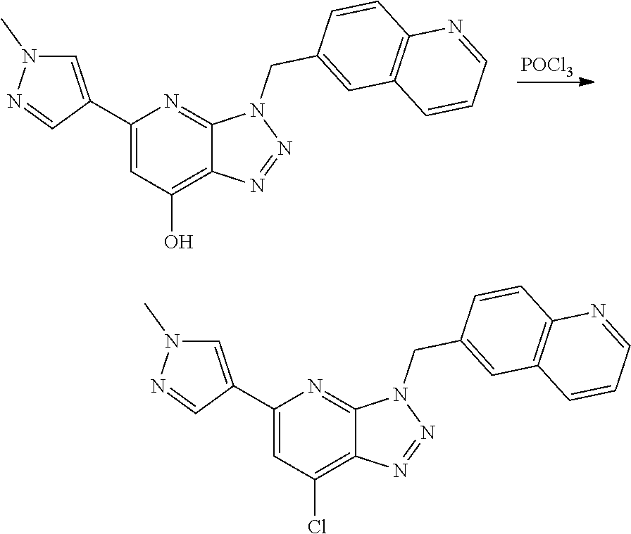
[POCl3].C1(C2=CN(C)N=C2)=CC(O)=C2C(=N1)N(CC1=CC3=C(C=C1)N=CC=C3)N=N2.C1(C2=CN(C)N=C2)=CC(Cl)=C2C(=N1)N(CC1=CC3=C(C=C1)N=CC=C3)N=N2
